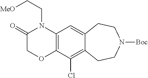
C(CN1C(=O)COC2=C1C=C1C(=C2Cl)CCN([Boc])CC1)[MeO]
